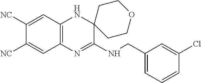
C1([NC])=CC2=C(C=C1[NC])N=C(NCC1=CC=CC(Cl)=C1)C1(N2)CCOCC1
